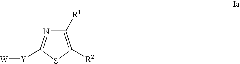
C1([R1])=C([R2])SC([Y][W])=N1
